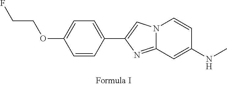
N12C(=NC(C3=CC=C(OCCF)C=C3)=C1)C=C(NC)C=C2
